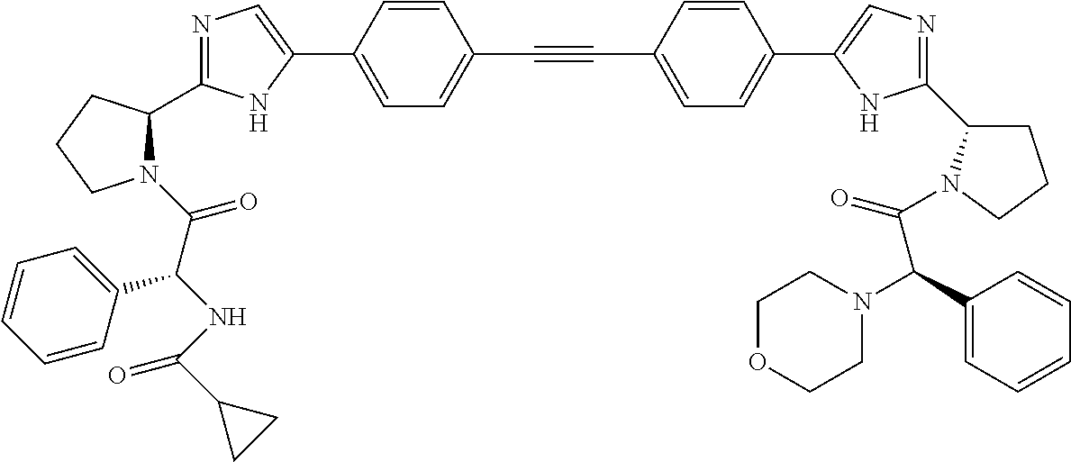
N1=C(C2N(C(C(NC(C3CC3)=O)C3=CC=CC=C3)=O)CCC2)NC(C2=CC=C(C#CC3=CC=C(C4=CN=C(C5CCCN5C(=O)C(N5CCOCC5)C5=CC=CC=C5)N4)C=C3)C=C2)=C1
